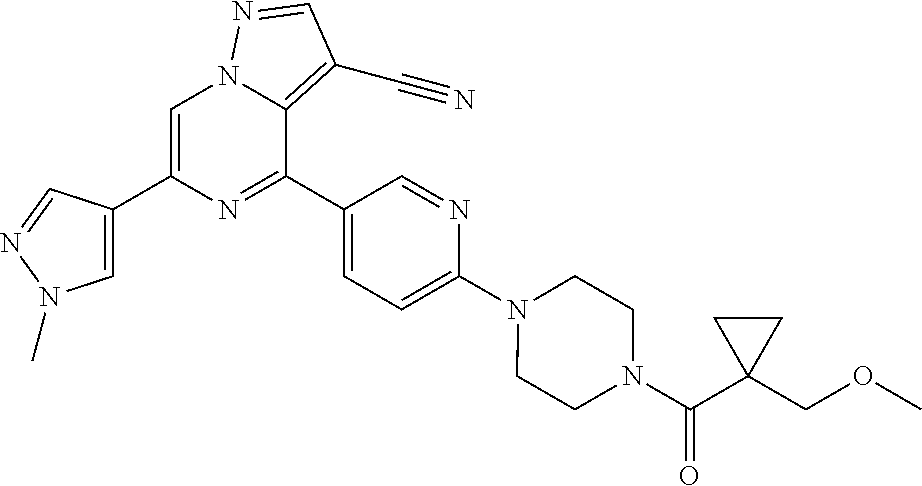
C1=C(C2=CN(C)N=C2)N=C(C2=CC=C(N3CCN(C(C4(COC)CC4)=O)CC3)N=C2)C2=C(C#N)C=NN12
